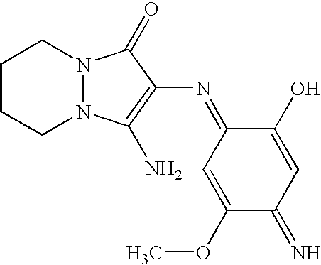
C1CCN2N(C1)C(=O)C(N=C1C=C(OC)C(=N)C=C1O)=C2N
